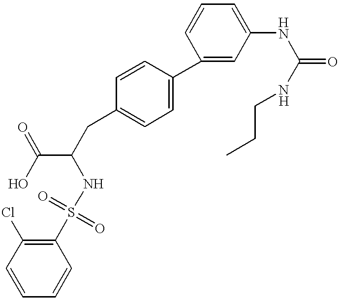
ClC1=C(S(=O)(=O)NC(C(O)=O)CC2=CC=C(C3=CC(NC(NCCC)=O)=CC=C3)C=C2)C=CC=C1
